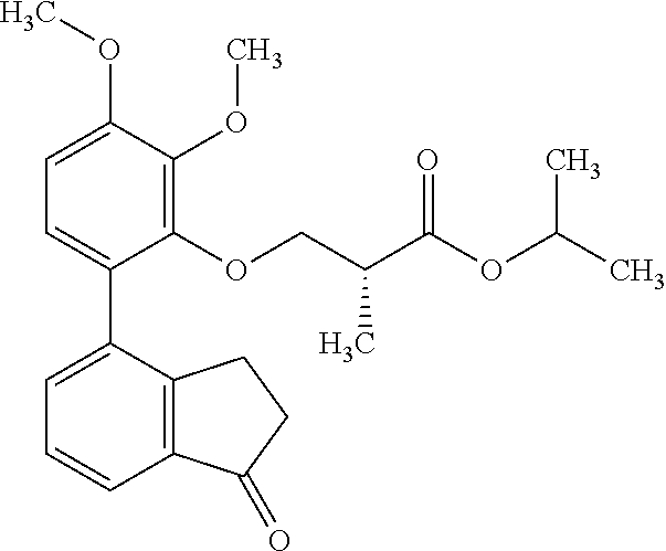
C1=C(OC)C(OC)=C(OCC(C(OC(C)C)=O)C)C(C2=CC=CC3=C2CCC3=O)=C1
